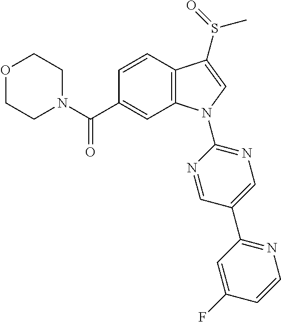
O1CCN(C(C2=CC3=C(C=C2)C(S(=O)C)=CN3C2=NC=C(C3=NC=CC(F)=C3)C=N2)=O)CC1
